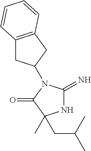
N1C(=N)N(C2CC3=C(C2)C=CC=C3)C(=O)C1(C)CC(C)C
